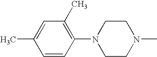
C1(C)=CC(C)=C(N2CCN(C)CC2)C=C1
